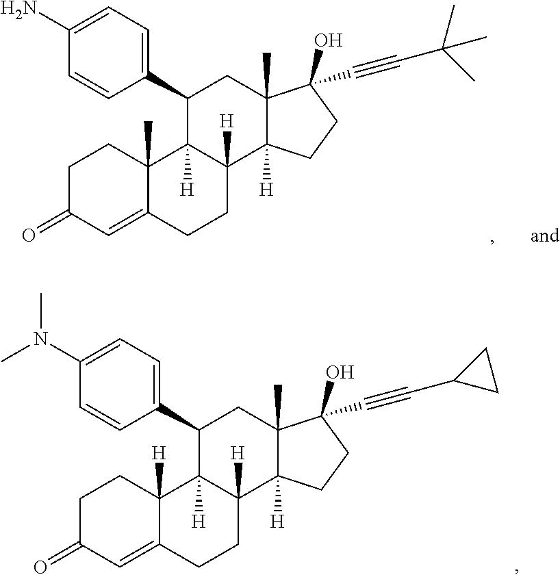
C1(C2=CC=C(N)C=C2)C2([H])C([H])(C3([H])C(C)(C1)C(O)(C#CC(C)(C)C)CC3)CCC1=CC(=O)CCC21C.C1(C2=CC=C(N(C)C)C=C2)C2([H])C([H])(C3([H])C(C)(C1)C(O)(C#CC1CC1)CC3)CCC1=CC(=O)CCC21[H]
